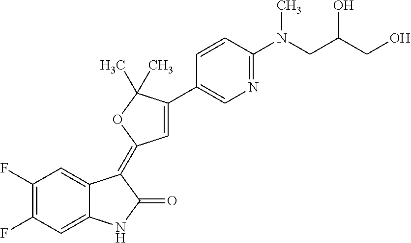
C1(F)=C(F)C=C2C(=C1)C(=C1C=C(C3=CN=C(N(CC(CO)O)C)C=C3)C(C)(C)O1)C(=O)N2
